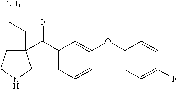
C1(C(C2=CC=CC(OC3=CC=C(F)C=C3)=C2)=O)(CCC)CCNC1
